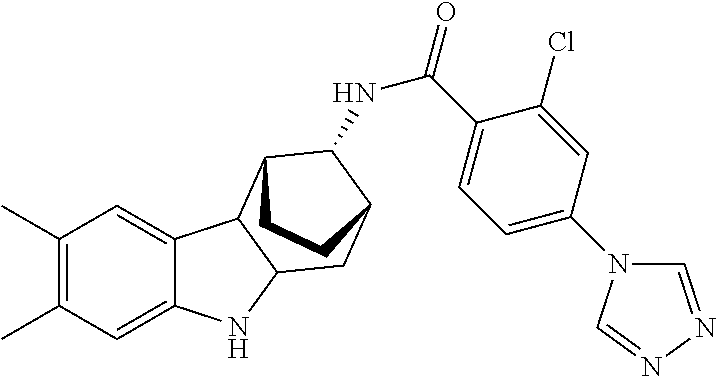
N(C(C1=CC=C(N2C=NN=C2)C=C1Cl)=O)C1C2CC3NC4=CC(C)=C(C)C=C4C3C1CC2
